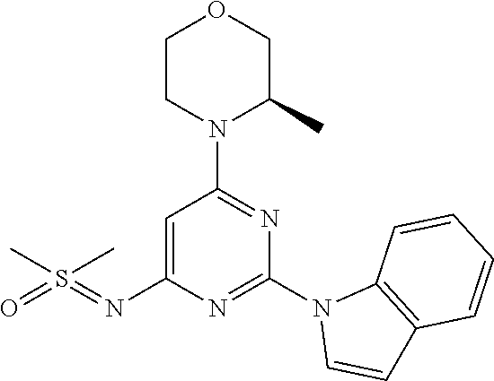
C1=C(N=S(=O)(C)C)N=C(N2C=CC3=C2C=CC=C3)N=C1N1C(C)COCC1
